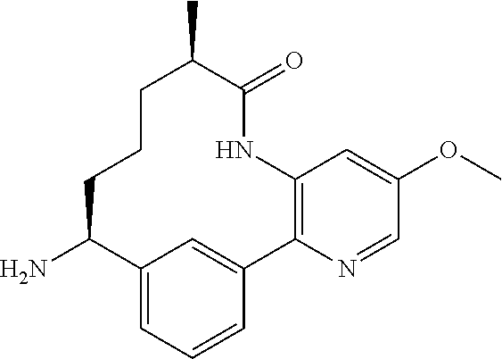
NC1C2=CC=CC(=C2)C2=C(NC(=O)C(C)CCC1)C=C(OC)C=N2
